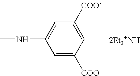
C1=C([COO-])C=C([COO-])C=C1NC.[2Et3+NH]
